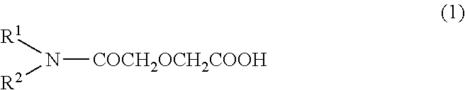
N([COCH2OCH2COOH])([R1])[R2]
